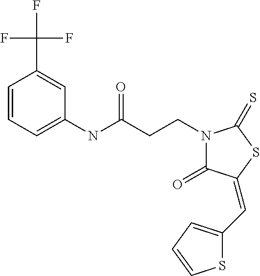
C1=CC=C(NC(CCN2C(=O)C(=CC3=CC=CS3)SC2=S)=O)C=C1C(F)(F)F
